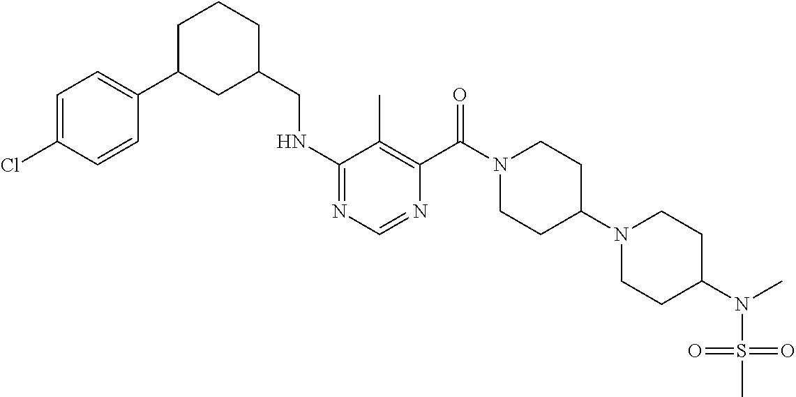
C1(NCC2CCCC(C3=CC=C(Cl)C=C3)C2)=NC=NC(C(N2CCC(N3CCC(N(S(=O)(=O)C)C)CC3)CC2)=O)=C1C
